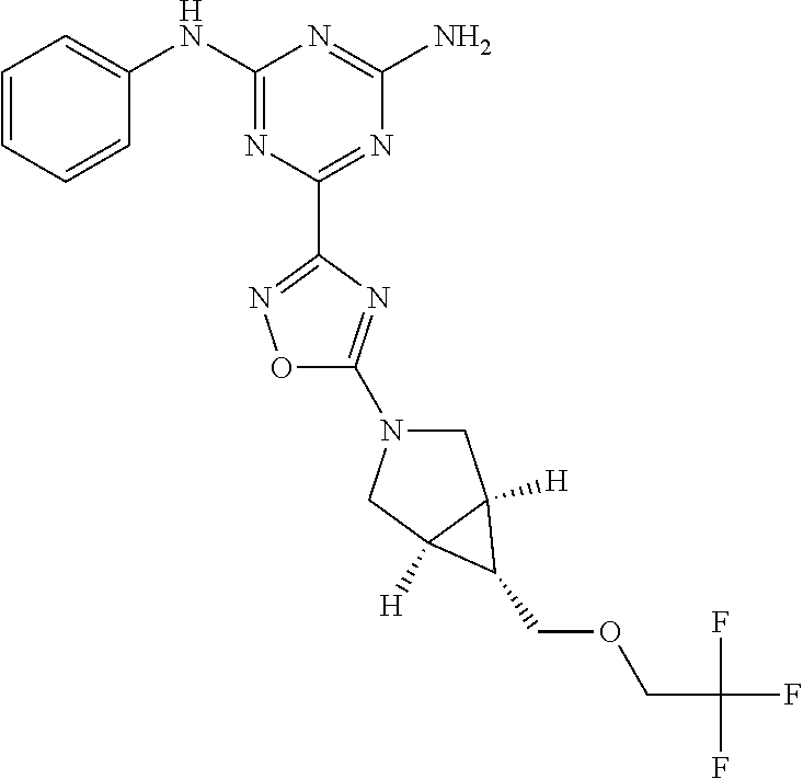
C1=CC=CC(NC2=NC(C3=NOC(N4CC5([H])C([H])(C4)C5COCC(F)(F)F)=N3)=NC(N)=N2)=C1
